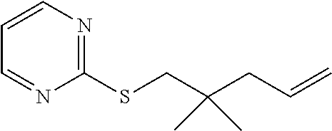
S(CC(CC=C)(C)C)C1=NC=CC=N1
